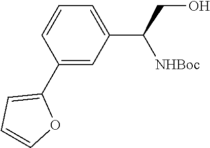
C1(C2=CC=CO2)=CC(C(CO)[NHBoc])=CC=C1
